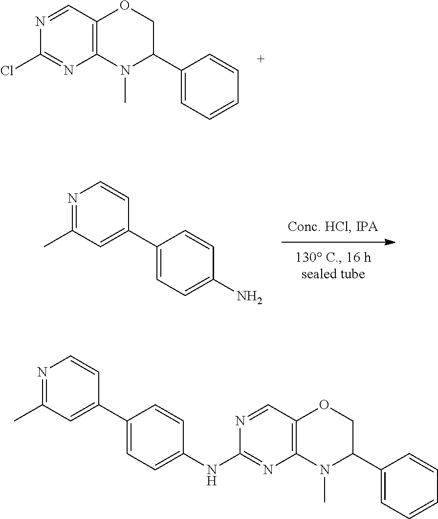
C1(Cl)=NC2=C(OCC(C3=CC=CC=C3)N2C)C=N1.N1=C(C)C=C(C2=CC=C(N)C=C2)C=C1.C1(NC2=CC=C(C3=CC(C)=NC=C3)C=C2)=NC2=C(OCC(C3=CC=CC=C3)N2C)C=N1
